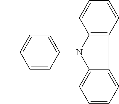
C1=CC(N2C3=CC=CC=C3C3=C2C=CC=C3)=CC=C1C
